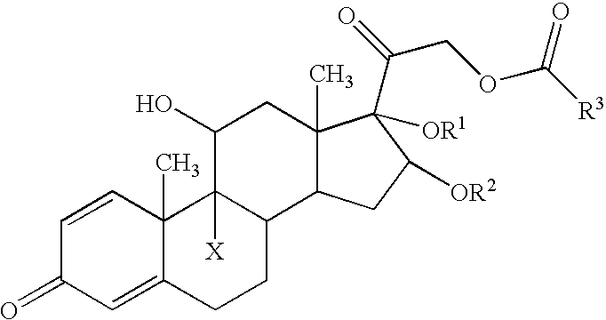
C1=CC2(C)C(=CC1=O)CCC1C2([X])C(O)CC2(C)C1CC([OR2])C2([OR1])C(COC([R3])=O)=O
